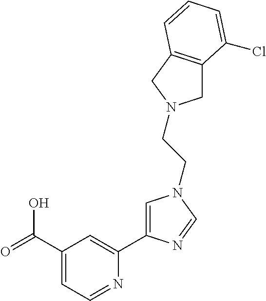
C1(C(=O)O)=CC=NC(C2=CN(CCN3CC4=C(C3)C=CC=C4Cl)C=N2)=C1
